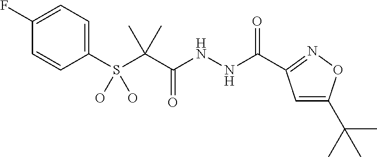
C1=CC(F)=CC=C1S(C(C(NNC(=O)C1=NOC(C(C)(C)C)=C1)=O)(C)C)(O)O
